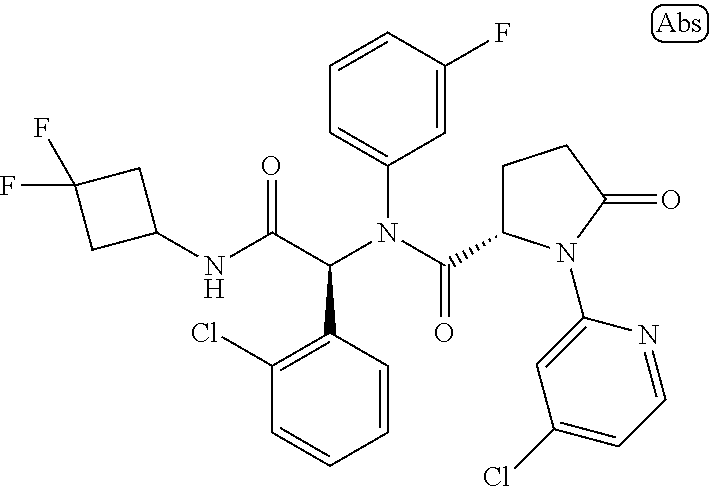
C1=CC(C(C(NC2CC(F)(F)C2)=O)N(C(=O)C2CCC(=O)N2C2=CC(Cl)=CC=N2)C2=CC=CC(F)=C2)=C(Cl)C=C1
